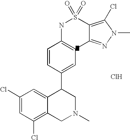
C1(Cl)=CC(Cl)=C2C(=C1)C(C1=CC3=C(C=C1)NS(=O)(=O)C1=C(Cl)N(C)N=C31)CN(C)C2.Cl
